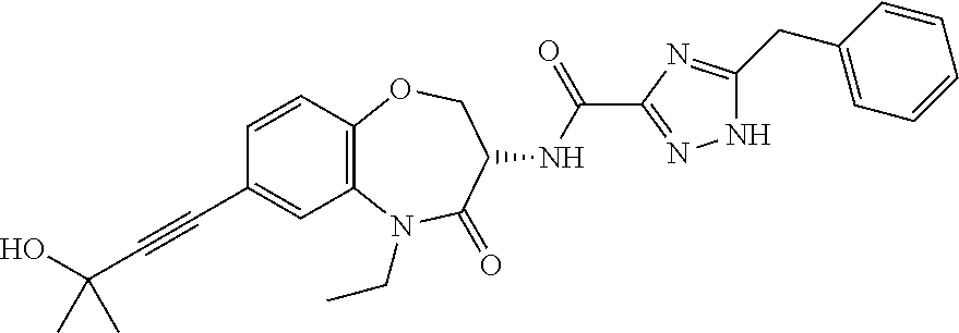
C1=CC2=C(C=C1C#CC(C)(O)C)N(CC)C(=O)C(NC(C1=NNC(CC3=CC=CC=C3)=N1)=O)CO2
